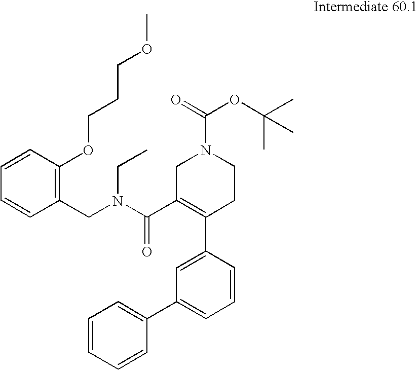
C1=CC(OCCCOC)=C(CN(CC)C(C2=C(C3=CC(C4=CC=CC=C4)=CC=C3)CCN(C(=O)OC(C)(C)C)C2)=O)C=C1
